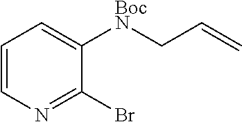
C1=CN=C(Br)C([BocN]CC=C)=C1
